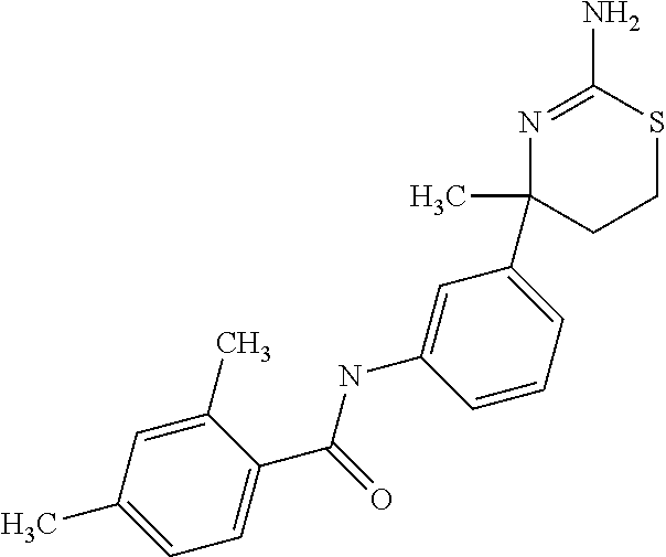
C1=C(C(=O)NC2=CC(C3(C)CCSC(N)=N3)=CC=C2)C(C)=CC(C)=C1
